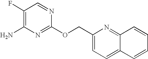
C1(F)=C(N)N=C(OCC2=CC=C3C(=N2)C=CC=C3)N=C1
